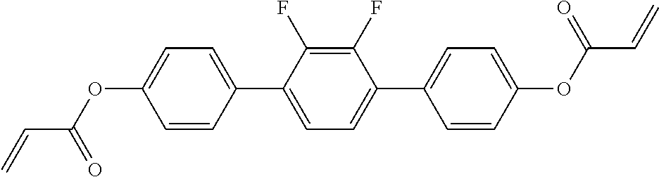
C(C(OC1=CC=C(C2=CC=C(C3=CC=C(OC(C=C)=O)C=C3)C(F)=C2F)C=C1)=O)=C
